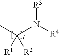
CC(N([R4])[R3])([R1])[R2]
